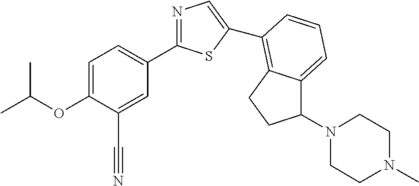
C1=C(OC(C)C)C(C#N)=CC(C2=NC=C(C3=C4C(=CC=C3)C(N3CCN(C)CC3)CC4)S2)=C1
